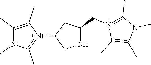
C1(N2=C(C)N(C)C(C)=C2C)CNC(CN2=C(C)N(C)C(C)=C2C)C1
